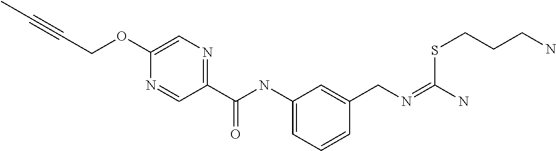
C1=C(OCC#CC)N=CC(C(NC2=CC=CC(CN=C(N)SCCCN)=C2)=O)=N1
